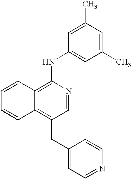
C1=CC2=C(NC3=CC(C)=CC(C)=C3)N=CC(CC3=CC=NC=C3)=C2C=C1
